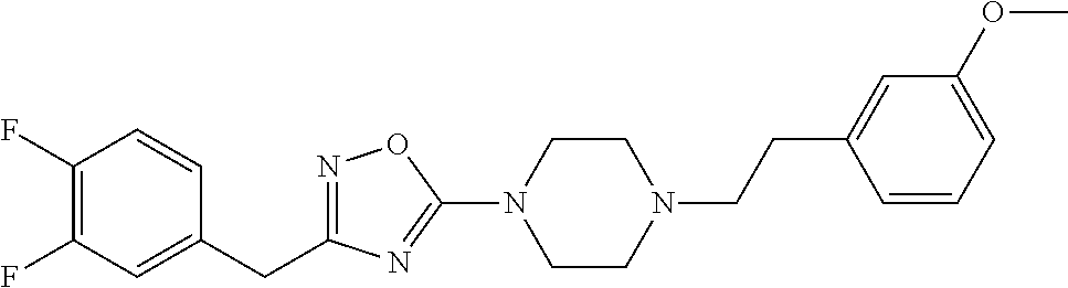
N1=C(CC2=CC(F)=C(F)C=C2)N=C(N2CCN(CCC3=CC(OC)=CC=C3)CC2)O1
